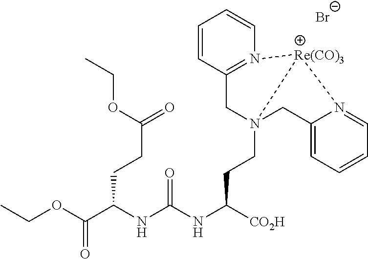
O(C(C(NC(NC([CO2H])CCN12CC3=N(C=CC=C3)[Re(CO)3]1N1=CC=CC=C1C2)=O)CCC(=O)OCC)=O)CC.[Br-]
